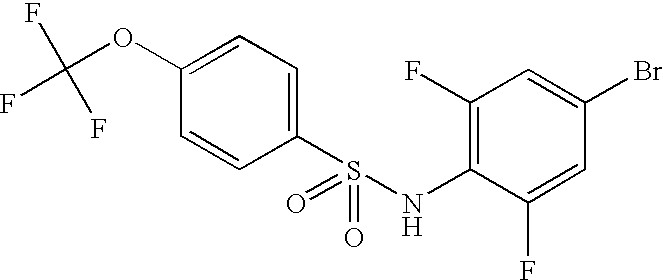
C1(OC(F)(F)F)=CC=C(S(NC2=C(F)C=C(Br)C=C2F)(=O)=O)C=C1
